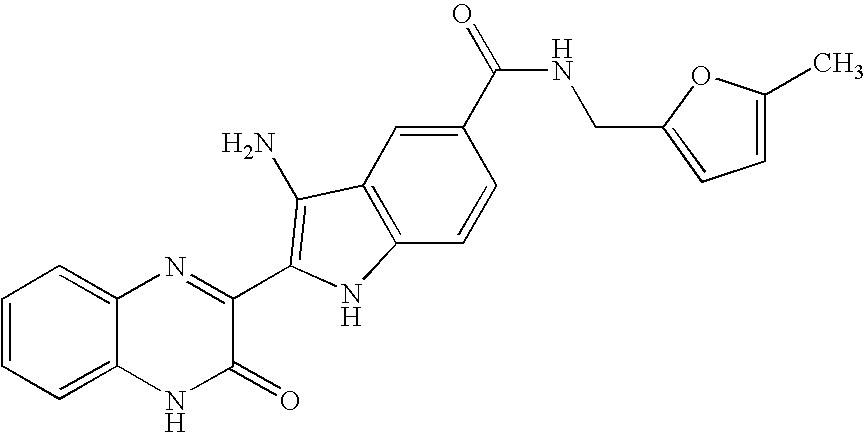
C1=C2C(=CC=C1)N=C(C1=C(N)C3=C(C=CC(C(NCC4=CC=C(C)O4)=O)=C3)N1)C(=O)N2
